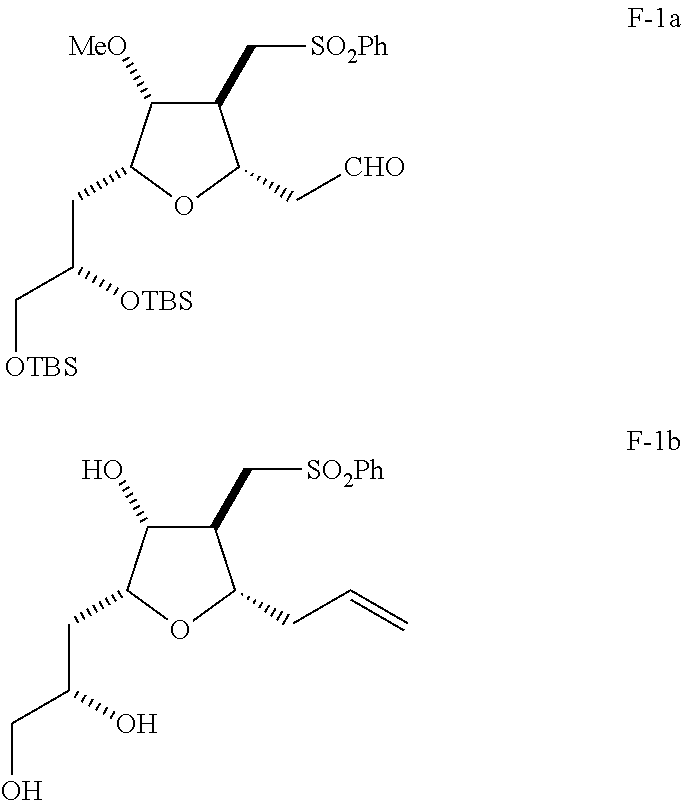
C1(C[SO2Ph])C([MeO])C(CC(C[OTBS])[OTBS])OC1C[CHO].C1(C[SO2Ph])C(O)C(CC(CO)O)OC1CC=C
